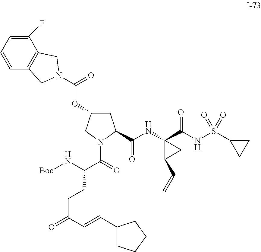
C1(F)=CC=CC2=C1CN(C(=O)OC1CC(C(NC3(C(NS(C4CC4)(=O)=O)=O)C(C=C)C3)=O)N(C(=O)C(N[Boc])CCC(C=CC3CCCC3)=O)C1)C2
